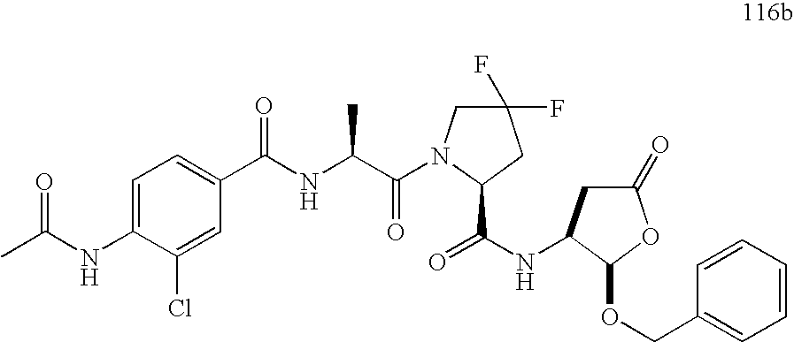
C1=C(NC(C)=O)C(Cl)=CC(C(NC(C(=O)N2CC(F)(F)CC2C(NC2CC(=O)OC2OCC2=CC=CC=C2)=O)C)=O)=C1
